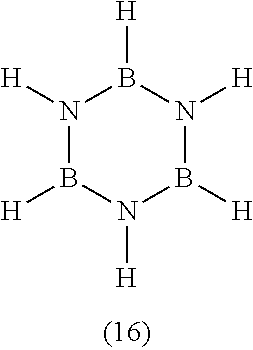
N1([H])B([H])N([H])B([H])N([H])B1[H]
